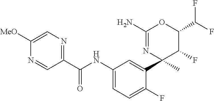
C1(C(NC2=CC=C(F)C(C3(C)C(F)C(C(F)F)OC(N)=N3)=C2)=O)=NC=C([MeO])N=C1
